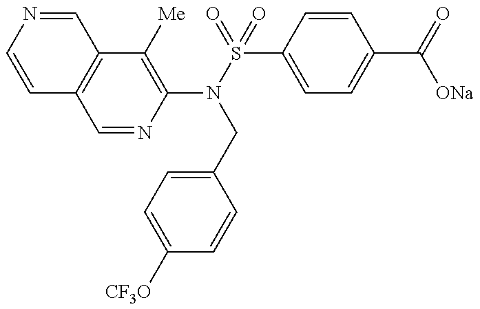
C1(N(S(=O)(C2=CC=C(C(=O)[ONa])C=C2)=O)CC2=CC=C([CF3O])C=C2)=C([Me])C2=C(C=N1)C=CN=C2
